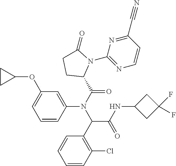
C1=CC(N(C(=O)C2N(C3=NC=CC(C#N)=N3)C(=O)CC2)C(C2=C(Cl)C=CC=C2)C(NC2CC(F)(F)C2)=O)=CC(OC2CC2)=C1
